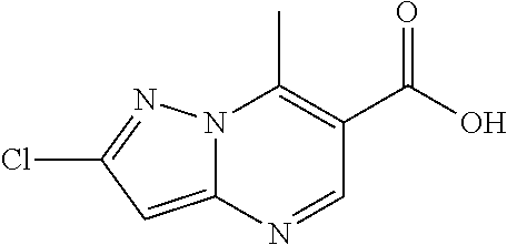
N12C(=CC(Cl)=N1)N=CC(C(O)=O)=C2C
